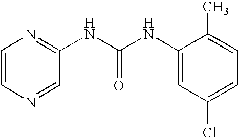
C1=CN=CC(NC(NC2=CC(Cl)=CC=C2C)=O)=N1
